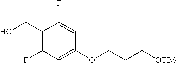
C1(CO)=C(F)C=C(OCCC[OTBS])C=C1F
